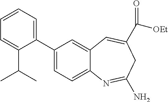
C1(C2=CC=C3C(=C2)C=C(C([OEt])=O)CC(N)=N3)=CC=CC=C1C(C)C
